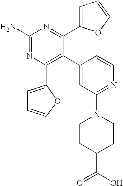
C1(C2=C(C3=CC=CO3)N=C(N)N=C2C2=CC=CO2)=CC(N2CCC(C(=O)O)CC2)=NC=C1
